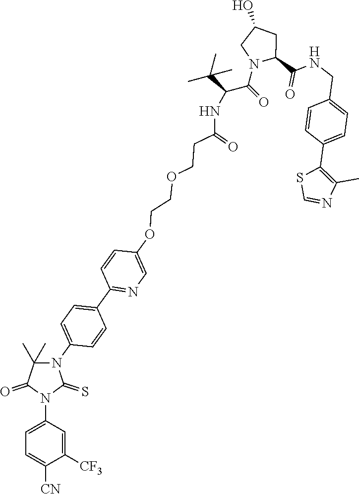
C1=C(N2C(=S)N(C3=CC=C(C4=NC=C(OCCOCCC(=O)NC(C(C)(C)C)C(=O)N5C(C(NCC6=CC=C(C7=C(C)N=CS7)C=C6)=O)CC(O)C5)C=C4)C=C3)C(C)(C)C2=O)C=C([CF3])C([CN])=C1
